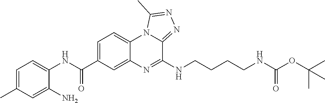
C1=C(C(NC2=CC=C(C)C=C2N)=O)C=C2C(=C1)N1C(=NN=C1C)C(NCCCCNC(OC(C)(C)C)=O)=N2
